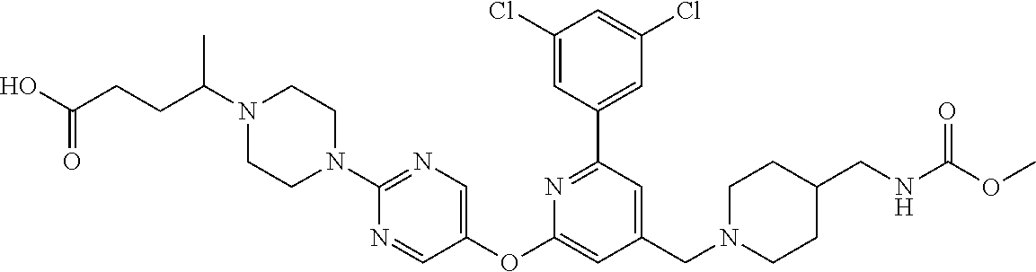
C1(Cl)=CC(C2=NC(OC3=CN=C(N4CCN(C(C)CCC(O)=O)CC4)N=C3)=CC(CN3CCC(CNC(OC)=O)CC3)=C2)=CC(Cl)=C1
